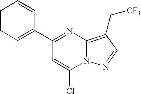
C1(C2=NC3=C(C[CF3])C=NN3C(Cl)=C2)=CC=CC=C1
